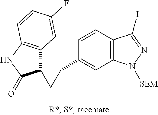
C1=CC2=C(C=C1C1C3(C4=C(NC3=O)C=CC(F)=C4)C1)N([SEM])N=C2I
